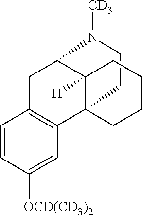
C1CN([CD3])C2C3([H])CCCCC13C1=C(C=CC([OCD(CD3)2])=C1)C2
